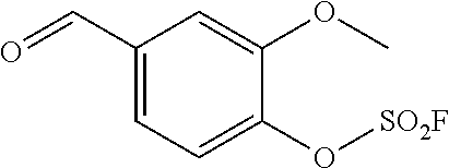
C1(C=O)=CC=C(O[SO2F])C(OC)=C1
